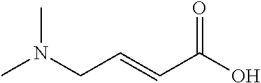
O=C(O)C=CCN(C)C
